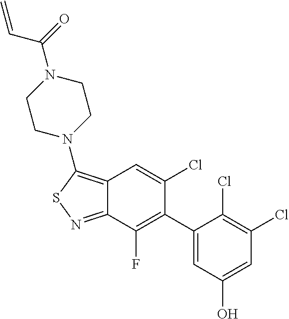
C12=C(N3CCN(C(=O)C=C)CC3)SN=C1C(F)=C(C1=CC(O)=CC(Cl)=C1Cl)C(Cl)=C2
